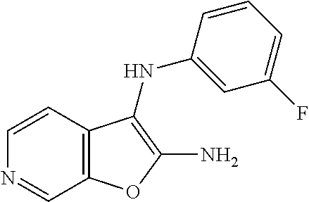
C1=CC2=C(C=N1)OC(N)=C2NC1=CC(F)=CC=C1
